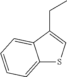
C12=CC=CC=C1C(CC)=CS2
